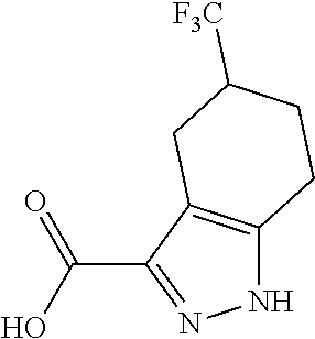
N1C2=C(C(C(O)=O)=N1)CC([F3C])CC2
